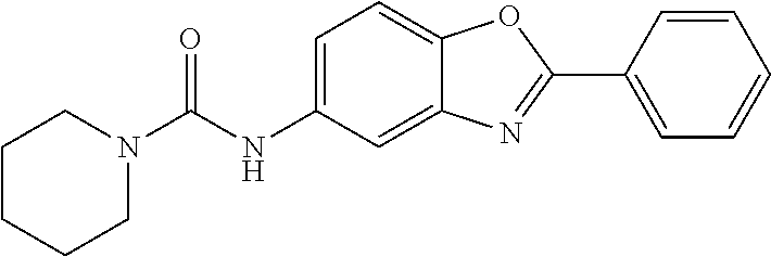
C1=C2C(=CC(NC(=O)N3CCCCC3)=C1)N=C(C1=CC=CC=C1)O2
